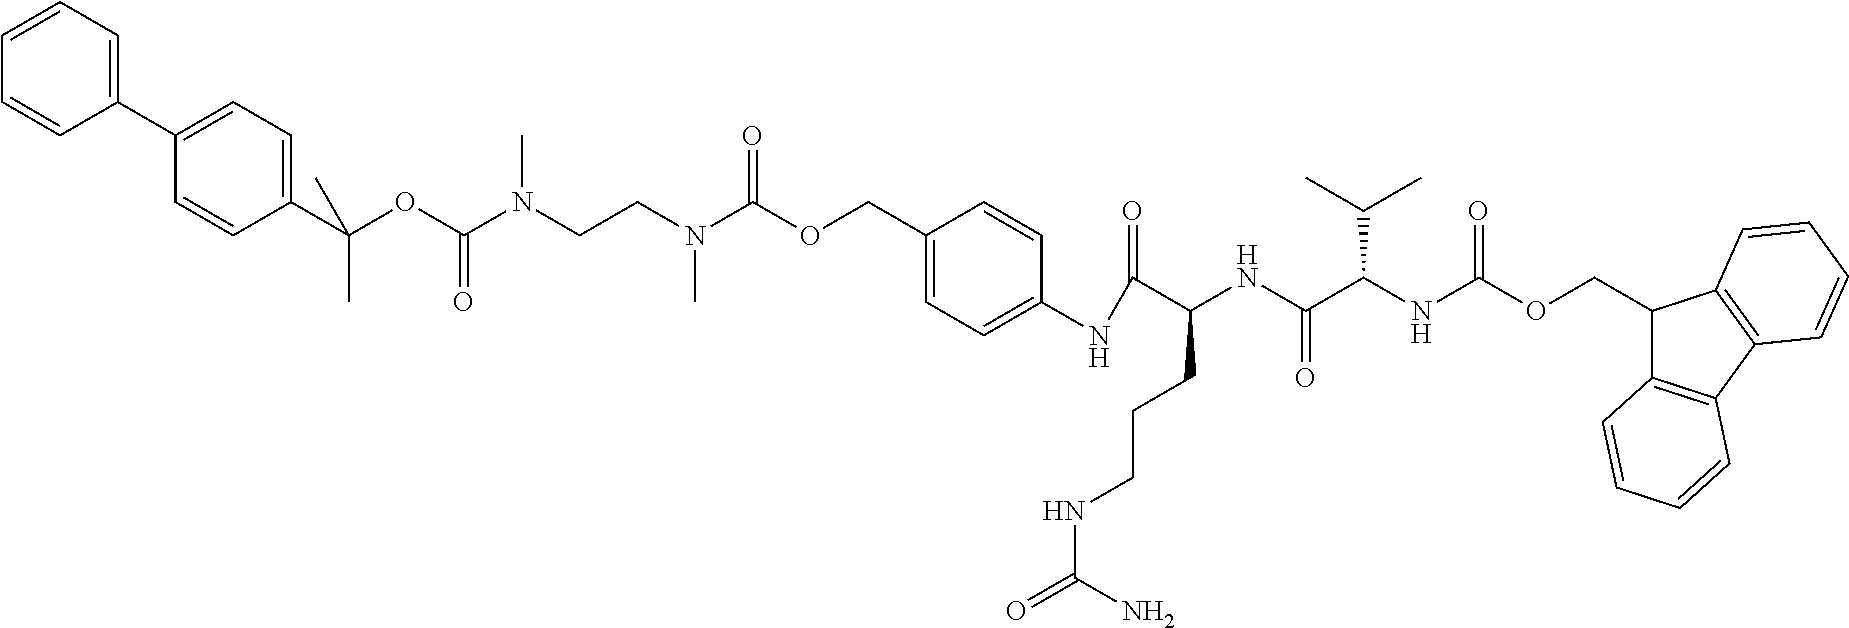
C1=CC=C(C2=CC=C(C(OC(N(CCN(C(OCC3=CC=C(NC(C(NC(C(NC(OCC4C5=C(C6=C4C=CC=C6)C=CC=C5)=O)C(C)C)=O)CCCNC(=O)N)=O)C=C3)=O)C)C)=O)(C)C)C=C2)C=C1
